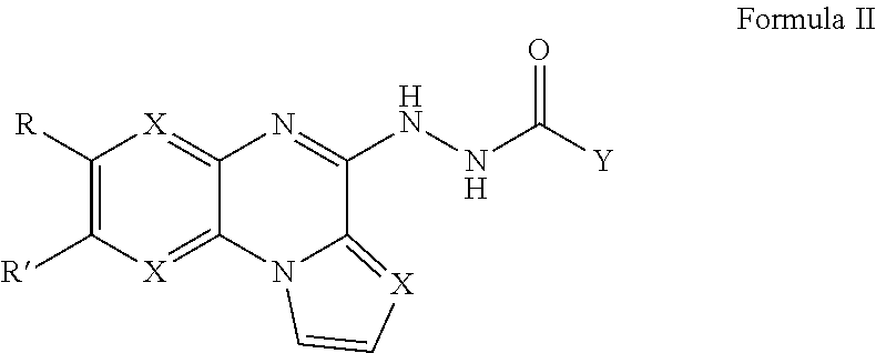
C1([R])=C([R])[X]=C2C(=[X]1)N=C(NNC([Y])=O)C1=[X]C=CN21
